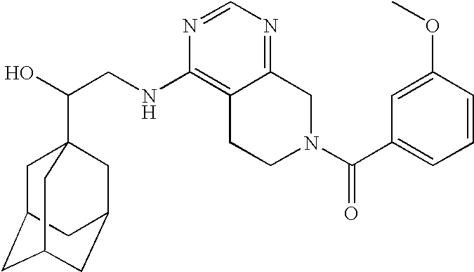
C(CNC1=C2C(=NC=N1)CN(C(=O)C1=CC=CC(OC)=C1)CC2)(O)C12CC3CC(CC(C1)C3)C2
